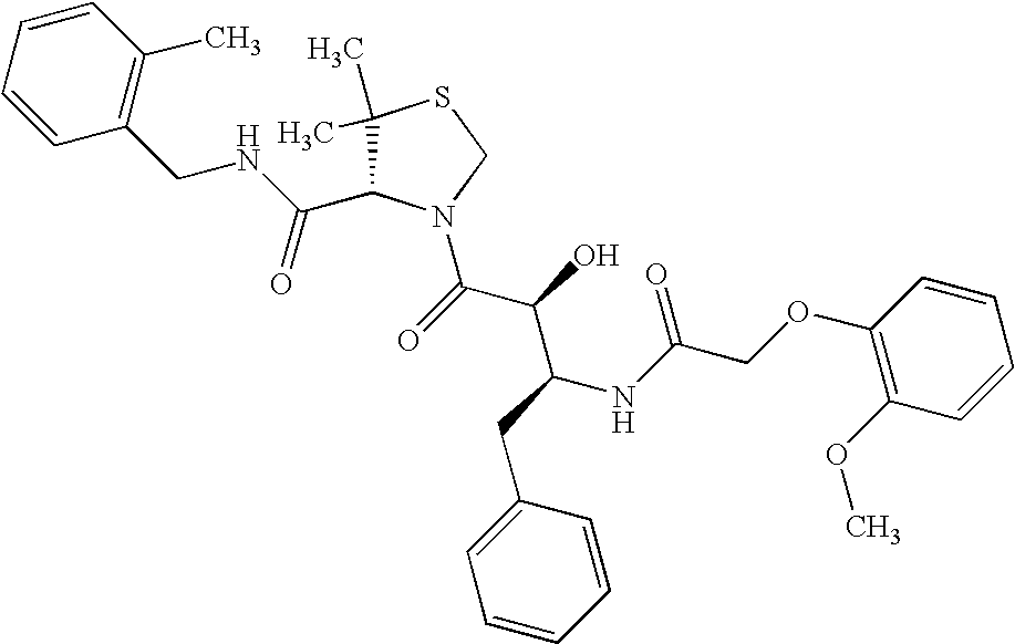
C1(C)(C)C(C(NCC2=C(C)C=CC=C2)=O)N(C(C(C(NC(COC2=C(OC)C=CC=C2)=O)CC2=CC=CC=C2)O)=O)CS1
